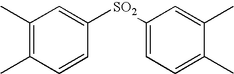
C1(C)=C(C)C=CC([SO2]C2=CC=C(C)C(C)=C2)=C1
